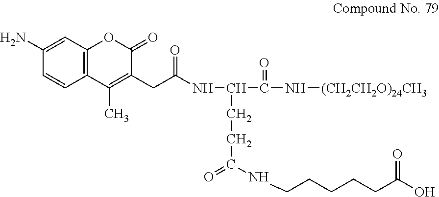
C1(N)=CC2=C(C=C1)C(C)=C(CC(=O)NC(C(N[(CH2CH2O)24CH3])=O)CCC(=O)NCCCCCC(O)=O)C(=O)O2
